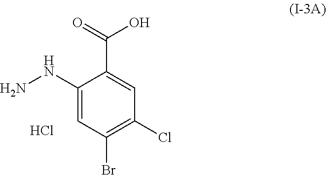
C1(NN)=CC(Br)=C(Cl)C=C1C(=O)O.Cl
